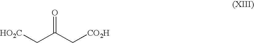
O=C(C[CO2H])C[HO2C]
